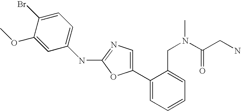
C1(C2=CN=C(NC3=CC=C(Br)C(OC)=C3)O2)=CC=CC=C1CN(C(CN)=O)C
